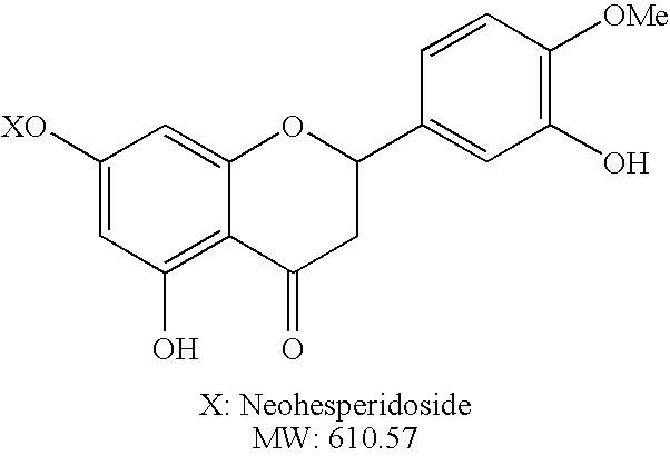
C1([XO])=CC(O)=C2C(=C1)OC(C1=CC(O)=C([OMe])C=C1)CC2=O
